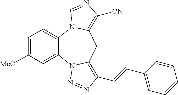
C12=CC=C([MeO])C=C1N1C(=C(C=CC3=CC=CC=C3)N=N1)CC1=C([CN])N=CN21
